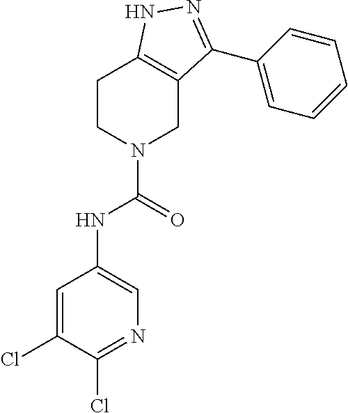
C1=C(Cl)C(Cl)=NC=C1NC(N1CC2=C(CC1)NN=C2C1=CC=CC=C1)=O
